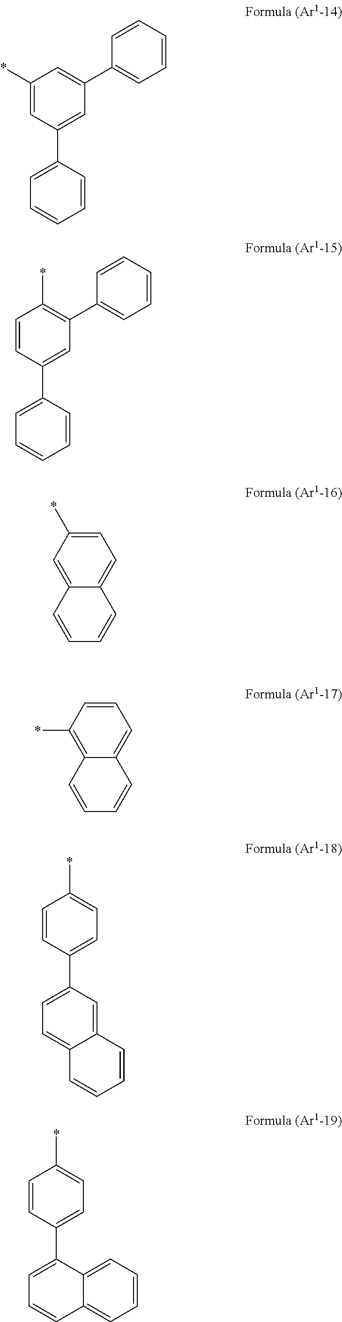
C1(*)=CC(C2=CC=CC=C2)=CC(C2=CC=CC=C2)=C1.C1=CC(C2=CC=CC=C2)=CC(C2=CC=CC=C2)=C1*.C1=C(*)C=C2C(=C1)C=CC=C2.C1=CC(*)=C2C(=C1)C=CC=C2.C1=CC(C2=CC=C3C(=C2)C=CC=C3)=CC=C1*.C1=CC(C2=CC=CC3=CC=CC=C23)=CC=C1*
